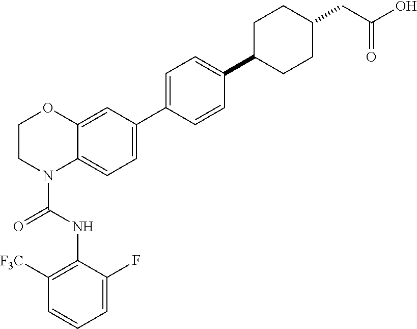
C1=C2C(=CC(C3=CC=C(C4CCC(CC(=O)O)CC4)C=C3)=C1)OCCN2C(NC1=C([F3C])C=CC=C1F)=O
